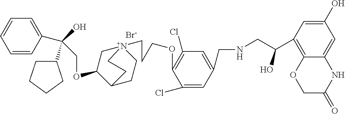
[Br-].C(OC1C[N+]2(CCCOC3=C(Cl)C=C(CNCC(C4=C5C(=CC(O)=C4)NC(=O)CO5)O)C=C3Cl)CCC1CC2)C(O)(C1CCCC1)C1=CC=CC=C1
